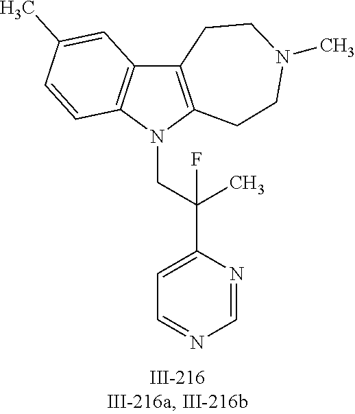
N1(CC(C2=CC=NC=N2)(C)F)C2=C(C3=C1C=CC(C)=C3)CCN(C)CC2
